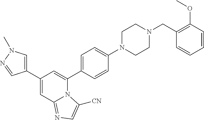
C1(C2=CN(C)N=C2)=CC2=NC=C([CN])N2C(C2=CC=C(N3CCN(CC4=C(OC)C=CC=C4)CC3)C=C2)=C1
